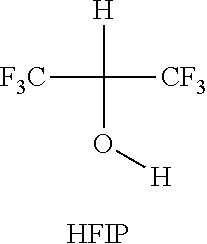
[H]C(O[H])([F3C])[CF3].[HFIP]
